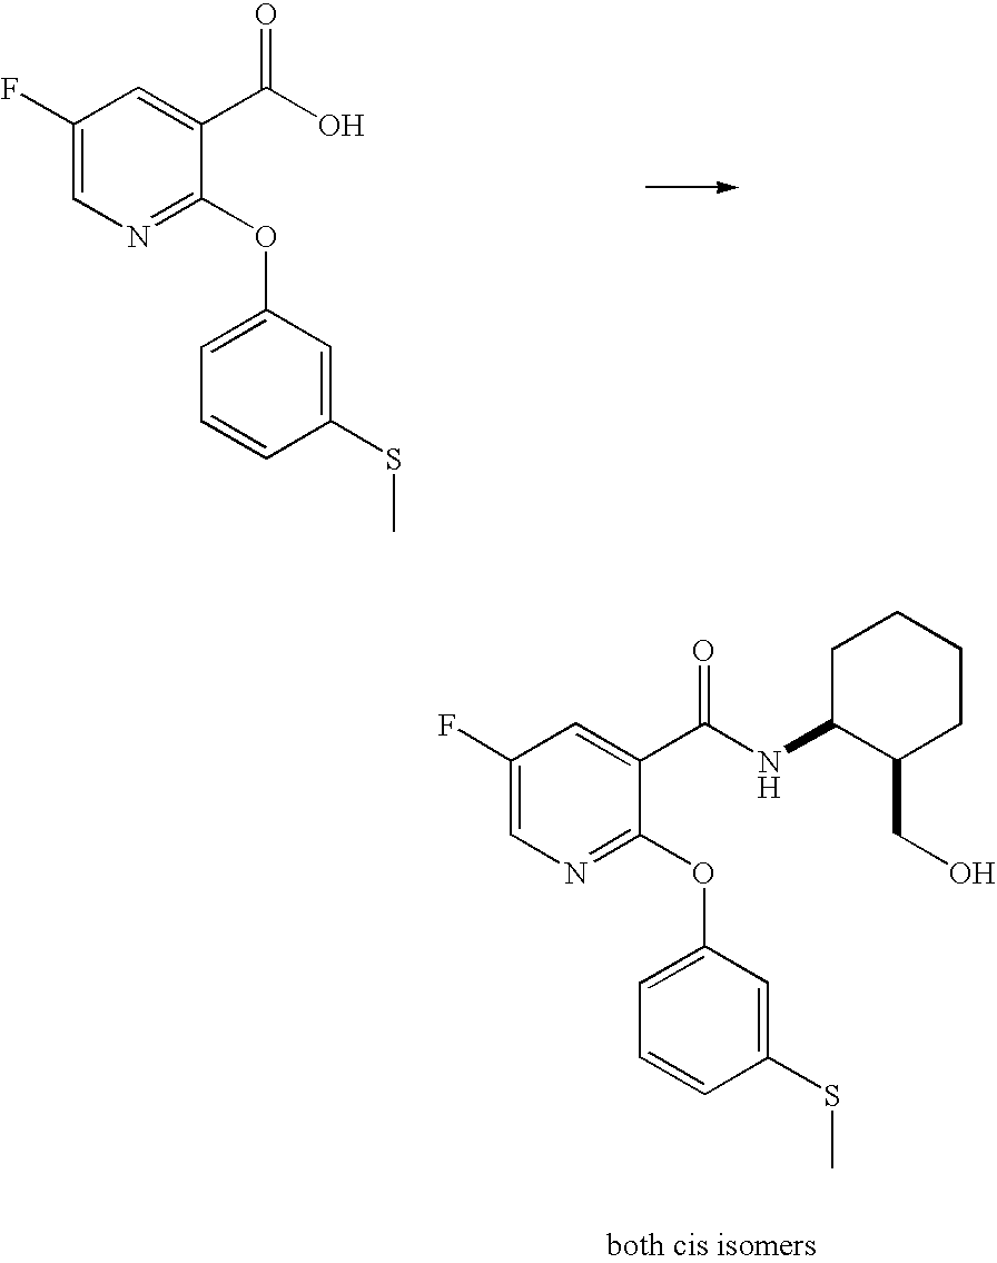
C1(F)=CN=C(OC2=CC=CC(SC)=C2)C(C(O)=O)=C1.C1(F)=CN=C(OC2=CC=CC(SC)=C2)C(C(NC2C(CO)CCCC2)=O)=C1
